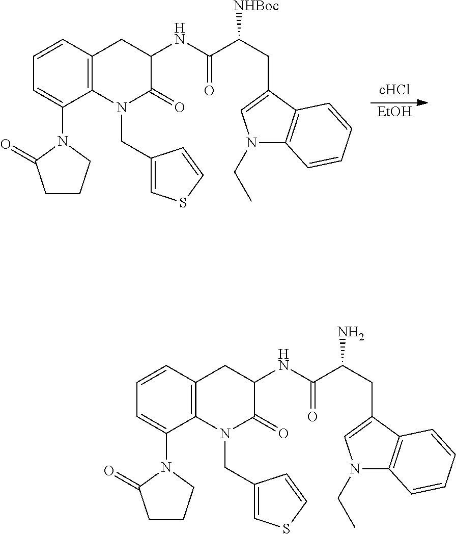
C1=CC=C(N2C(=O)CCC2)C2=C1CC(NC(C(CC1=CN(CC)C3=C1C=CC=C3)[NHBoc])=O)C(=O)N2CC1=CSC=C1.[EtOH].C1=CC=C(N2C(=O)CCC2)C2=C1CC(NC(C(CC1=CN(CC)C3=C1C=CC=C3)N)=O)C(=O)N2CC1=CSC=C1
